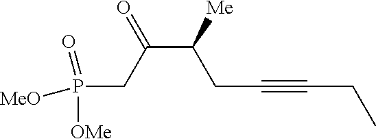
C(C([Me])CC#CCC)(CP([OMe])(=O)[MeO])=O
